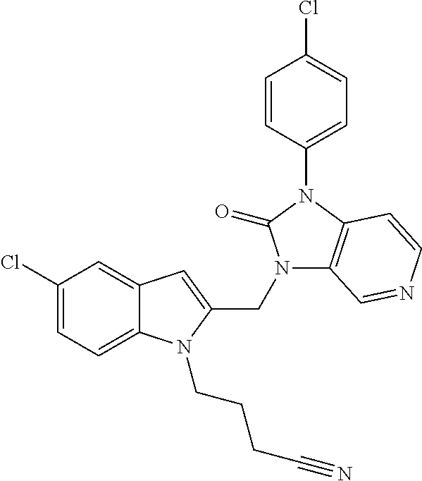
C12=CC(Cl)=CC=C1N(CCCC#N)C(CN1C3=C(N(C4=CC=C(Cl)C=C4)C1=O)C=CN=C3)=C2
